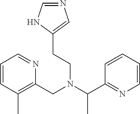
C(N(C(C1=NC=CC=C1)C)CCC1=CN=CN1)C1=C(C)C=CC=N1
